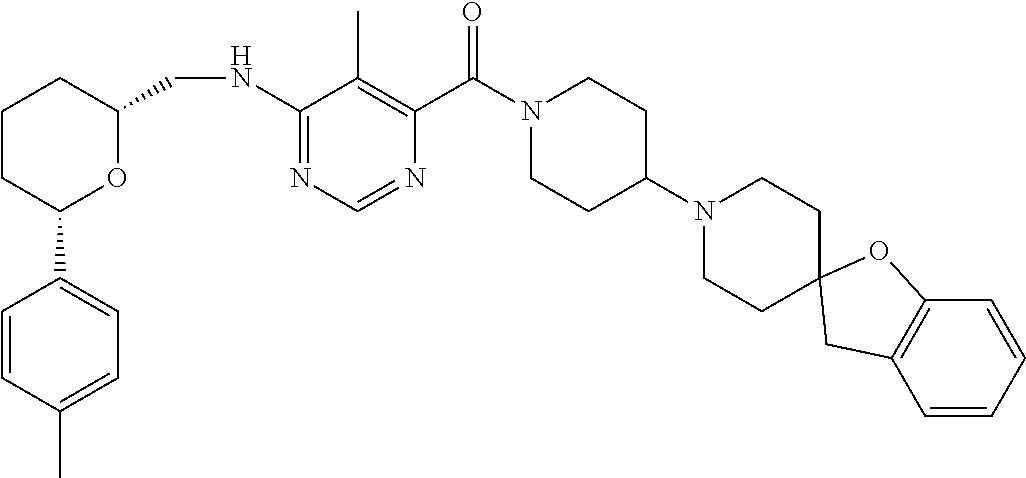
N(C1=NC=NC(C(N2CCC(N3CCC4(CC3)OC3=C(C=CC=C3)C4)CC2)=O)=C1C)CC1CCCC(C2=CC=C(C)C=C2)O1
